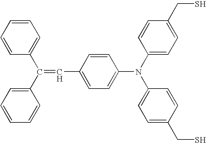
C1=CC=CC=C1C(C1=CC=CC=C1)=CC1=CC=C(N(C2=CC=C(CS)C=C2)C2=CC=C(CS)C=C2)C=C1
